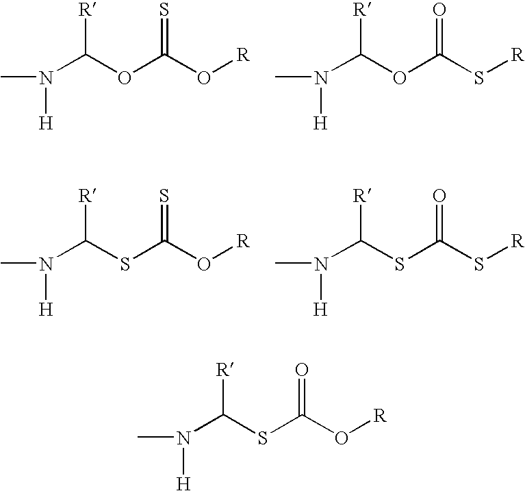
[R]C(OC(O[R])=S)N([H])C.[R]C(OC(S[R])=O)N([H])C.[R]C(SC(O[R])=S)N([H])C.[R]C(SC(S[R])=O)N([H])C.[R]C(SC(O[R])=O)N([H])C
